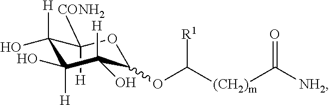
C1([H])([CONH2])C([H])(O)C([H])(O)C([H])(O)C(OC([(CH2)m]C([NH2])=O)[R1])O1
